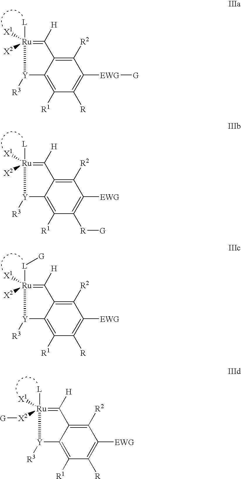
C1([R2])=C2C(=C([R1])C([R])=C1[EWG][G])[Y]([R3])[Ru]([L])([X1])([X2])=C2[H].C1([R2])=C2C(=C([R1])C([R][G])=C1[EWG])[Y]([R3])[Ru]([L])([X1])([X2])=C2[H].C1([R2])=C2C(=C([R1])C([R])=C1[EWG])[Y]([R3])[Ru]([L][G])([X1])([X2])=C2[H].C1([R2])=C2C(=C([R1])C([R])=C1[EWG])[Y]([R3])[Ru]([L])([X1])([X2][G])=C2[H]
